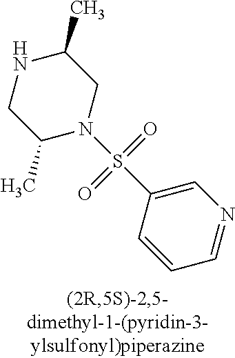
C1(C)NCC(C)N(S(C2=CN=CC=C2)(=O)=O)C1
